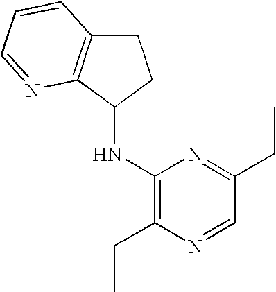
C1C2=C(C(NC3=C(CC)N=CC(CC)=N3)C1)N=CC=C2
